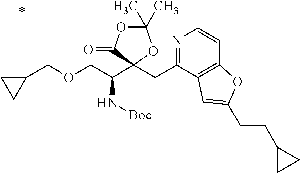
N1=C(CC2(C(COCC3CC3)N[Boc])OC(C)(C)OC2=O)C2=C(C=C1)OC(CCC1CC1)=C2
